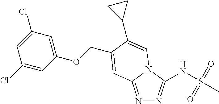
N1=C2N(C(NS(C)(=O)=O)=N1)C=C(C1CC1)C(COC1=CC(Cl)=CC(Cl)=C1)=C2
